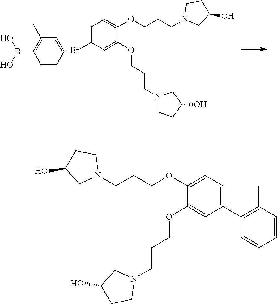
C1=CC=CC(B(O)O)=C1C.C1=C(Br)C=C(OCCCN2CCC(O)C2)C(OCCCN2CC(O)CC2)=C1.N1(CCCOC2=CC=C(C3=C(C)C=CC=C3)C=C2OCCCN2CC(O)CC2)CCC(O)C1
